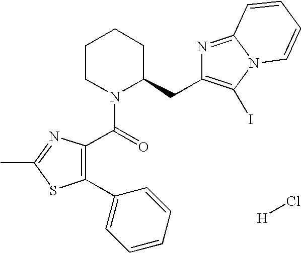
C1(C2=CC=CC=C2)=C(C(N2C(CC3=C(I)N4C(=N3)C=CC=C4)CCCC2)=O)N=C(C)S1.[H]Cl
